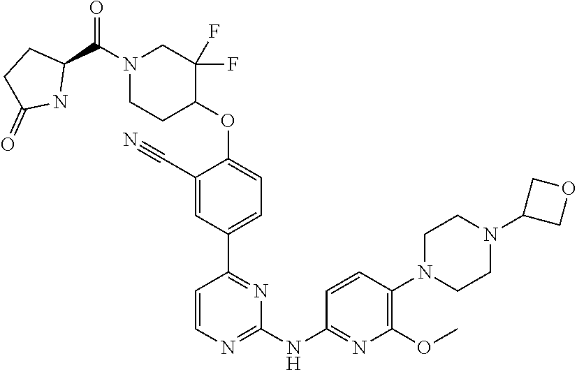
N1(C(C2CCC(=O)N2)=O)CCC(OC2=CC=C(C3=NC(NC4=NC(OC)=C(N5CCN(C6COC6)CC5)C=C4)=NC=C3)C=C2C#N)C(F)(F)C1
